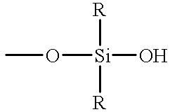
CO[Si](O)([R])[R]
